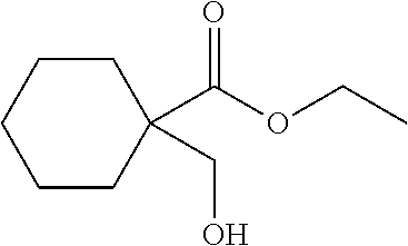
C1CC(CO)(C(OCC)=O)CCC1
